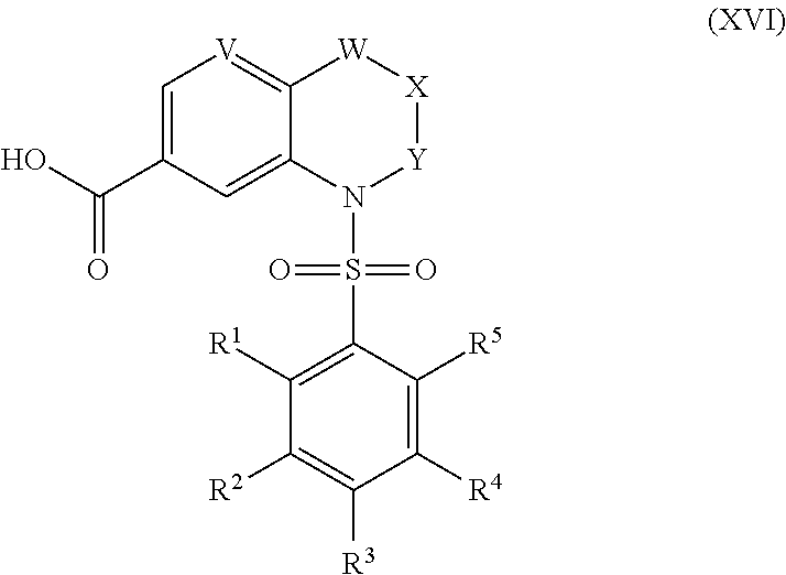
C1=C(C(O)=O)C=C2C(=[V]1)[W][X][Y]N2S(C1=C([R1])C([R2])=C([R3])C([R4])=C1[R5])(=O)=O
